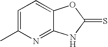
C1=C(C)N=C2C(=C1)OC(=S)N2
